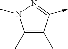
C1(C)=C(C)C(->C)=NN1C
